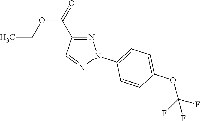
CCOC(C1=NN(C2=CC=C(OC(F)(F)F)C=C2)N=C1)=O
